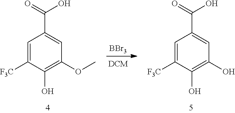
C1=C([F3C])C(O)=C(OC)C=C1C(O)=O.[BBr3].C1=C([F3C])C(O)=C(O)C=C1C(O)=O
